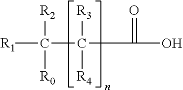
[R1]C([R2])([R0])C(C(=O)O)([R3])[R4]
